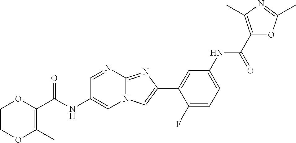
C1=NC2=NC(C3=CC(NC(C4=C(C)N=C(C)O4)=O)=CC=C3F)=CN2C=C1NC(C1=C(C)OCCO1)=O
